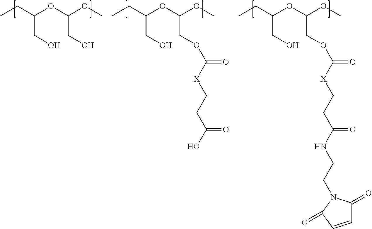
CCC(OC(OC)COC(=O)[X]CCC(O)=O)CO.CCC(OC(OC)CO)CO.CCC(OC(OC)COC(=O)[X]CCC(NCCN1C(=O)C=CC1=O)=O)CO
